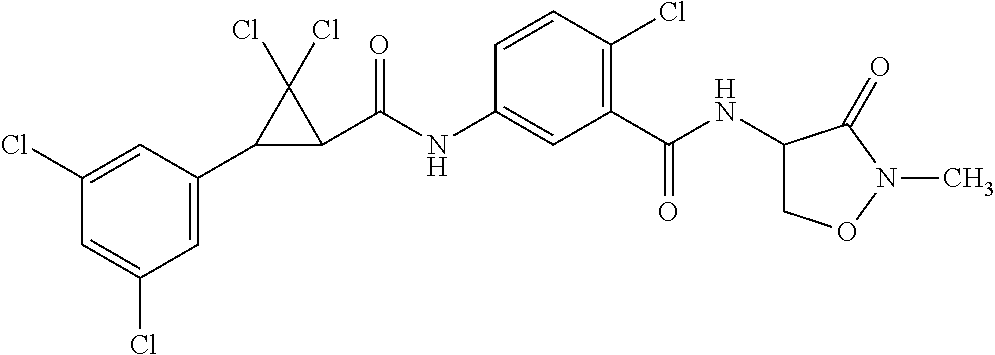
C1(Cl)=CC(C2C(C(NC3=CC(C(=O)NC4CON(C)C4=O)=C(Cl)C=C3)=O)C2(Cl)Cl)=CC(Cl)=C1
